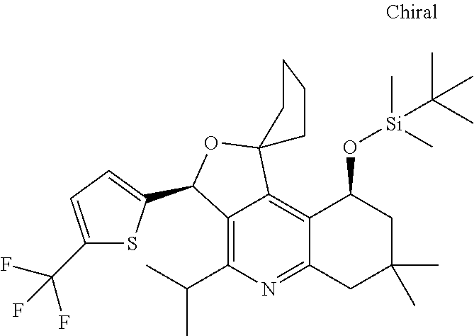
C12=C3C(=C(C(C)C)N=C1CC(C)(C)CC2O[Si](C)(C)C(C)(C)C)C(C1=CC=C(C(F)(F)F)S1)OC31CCCC1
